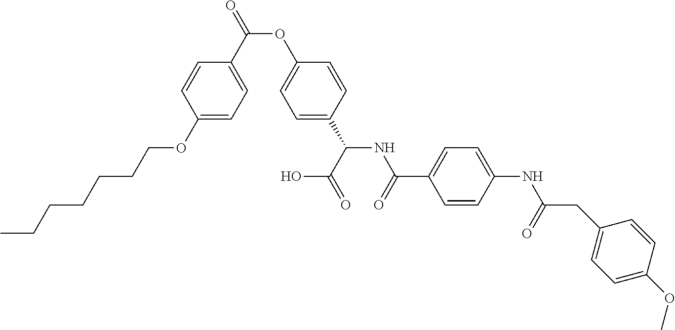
C1(OCCCCCCC)=CC=C(C(=O)OC2=CC=C(C(C(=O)O)NC(C3=CC=C(NC(=O)CC4=CC=C(OC)C=C4)C=C3)=O)C=C2)C=C1
